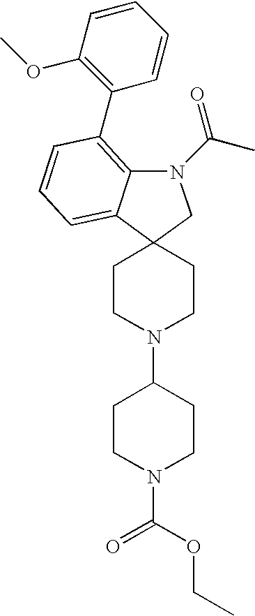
N1(C(C)=O)C2=C(C3=C(OC)C=CC=C3)C=CC=C2C2(C1)CCN(C1CCN(C(=O)OCC)CC1)CC2
